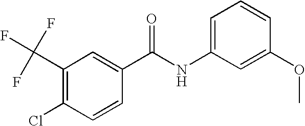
ClC1=C(C(F)(F)F)C=C(C(NC2=CC=CC(OC)=C2)=O)C=C1
